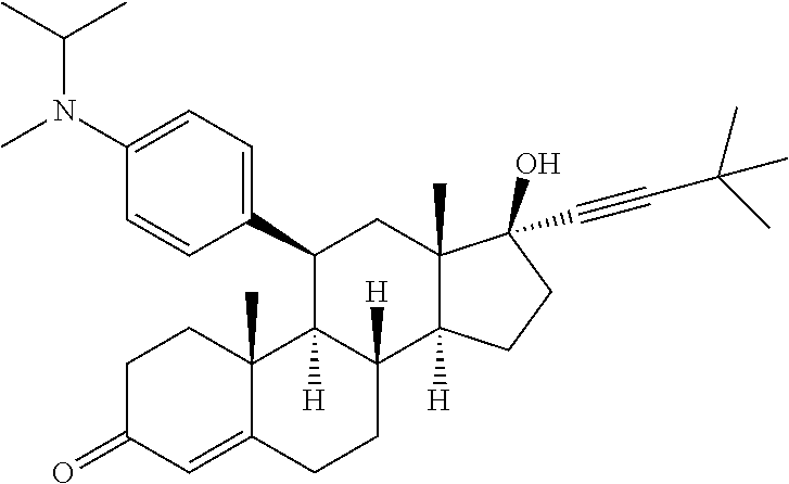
C1C(=O)C=C2C(C)(C1)C1([H])C([H])(CC2)C2([H])C(C)(CC1C1=CC=C(N(C(C)C)C)C=C1)C(O)(C#CC(C)(C)C)CC2
